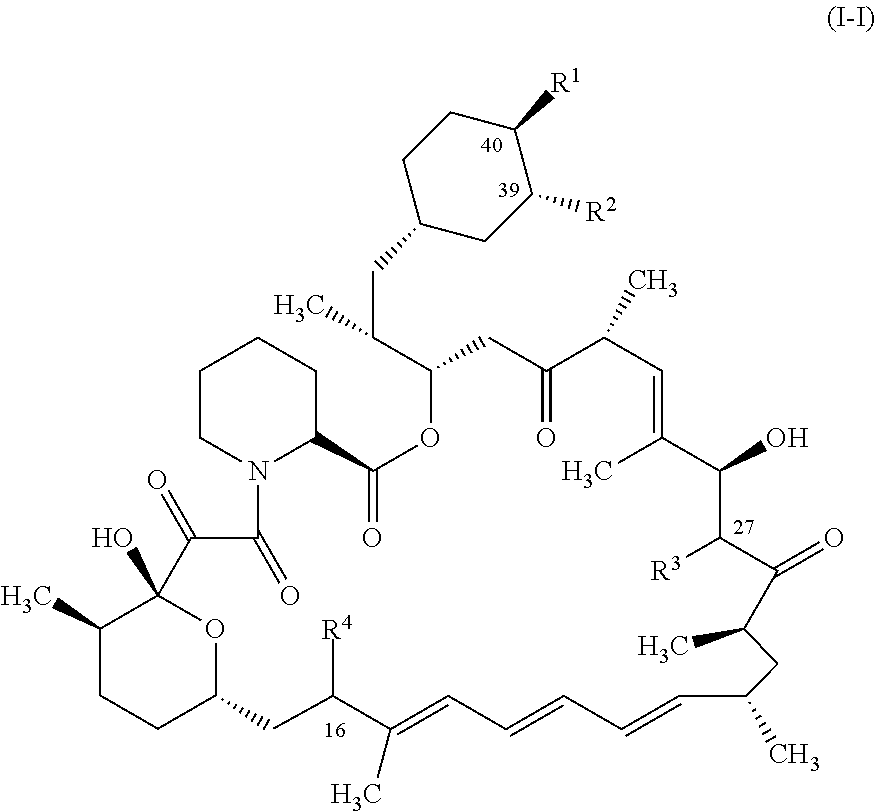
C1(C)CCC2OC1(O)C(=O)C(=O)N1C(CCCC1)C(=O)OC(C(CC1CC([R2])C([R1])CC1)C)CC(=O)C(C)C=C(C)C(O)C([R3])C(=O)C(C)CC(C)C=CC=CC=C(C)C([R4])C2
